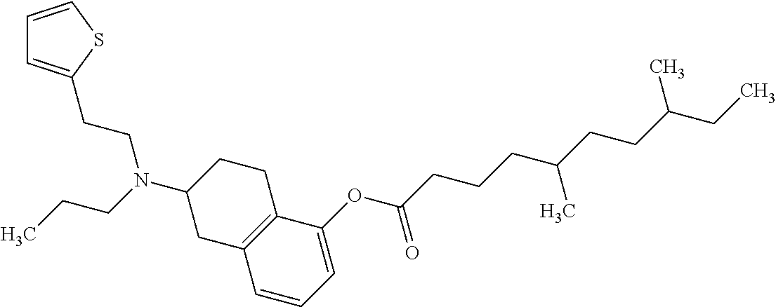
C12=C(CCC(N(CCC)CCC3=CC=CS3)C1)C(OC(CCCC(CCC(CC)C)C)=O)=CC=C2
